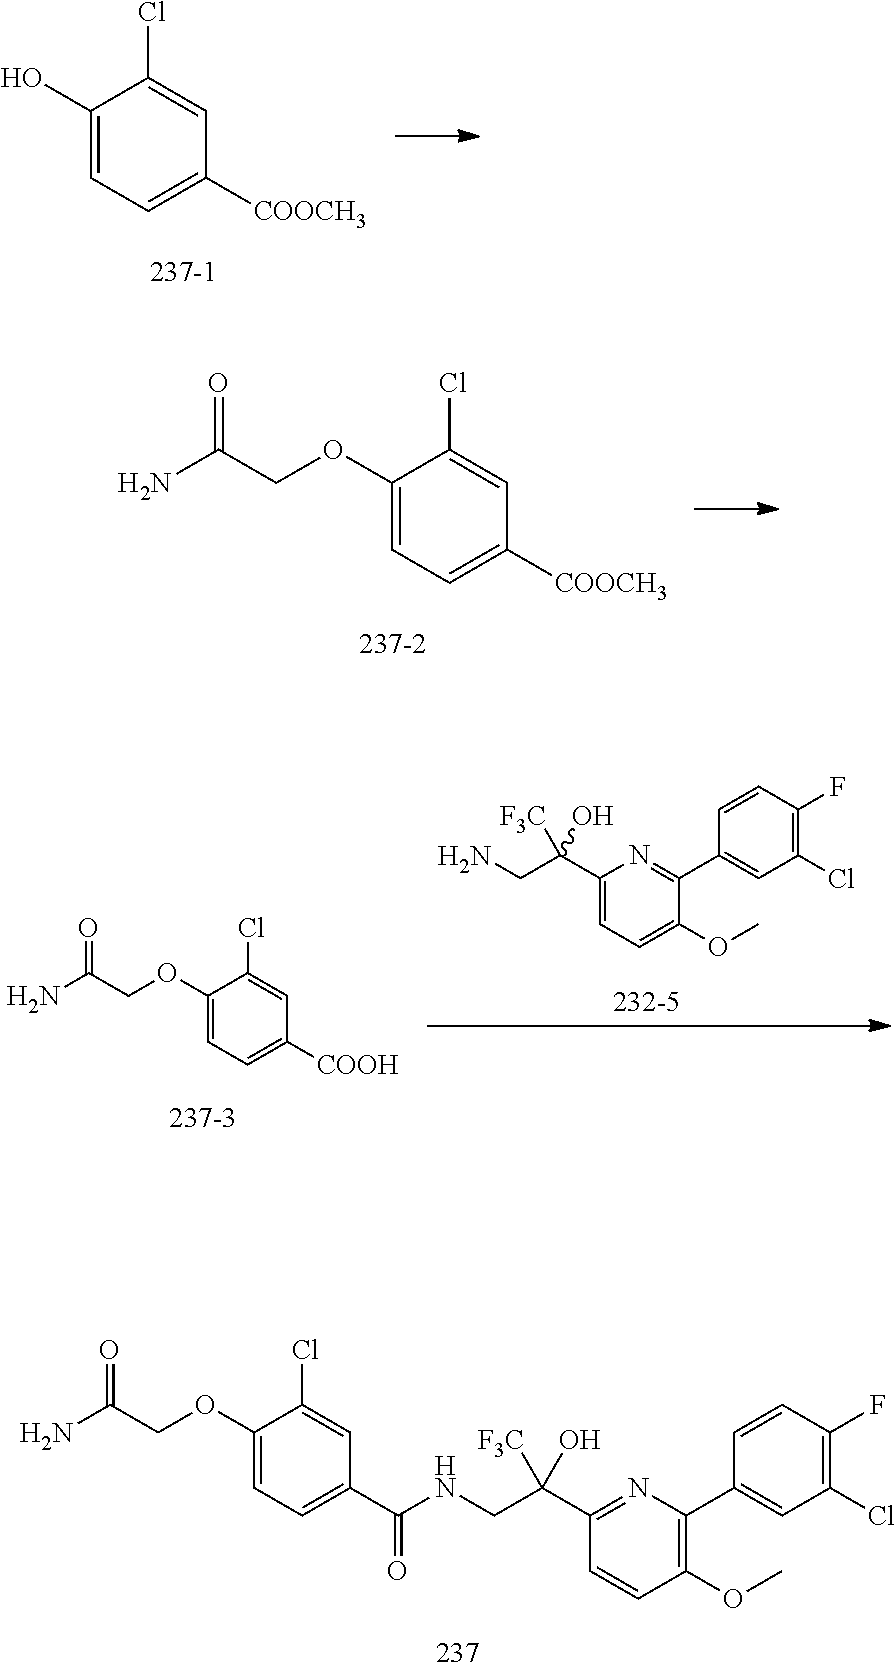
C1(OCC(N)=O)=CC=C(C(=O)NCC(C2=NC(C3=CC(Cl)=C(F)C=C3)=C(OC)C=C2)(O)[F3C])C=C1Cl.C1(O)=CC=C([COOCH3])C=C1Cl.C1(OCC(N)=O)=CC=C([COOCH3])C=C1Cl.C1(OCC(N)=O)=CC=C([COOH])C=C1Cl.C1(C(CN)([F3C])O)=CC=C(OC)C(C2=CC(Cl)=C(F)C=C2)=N1
